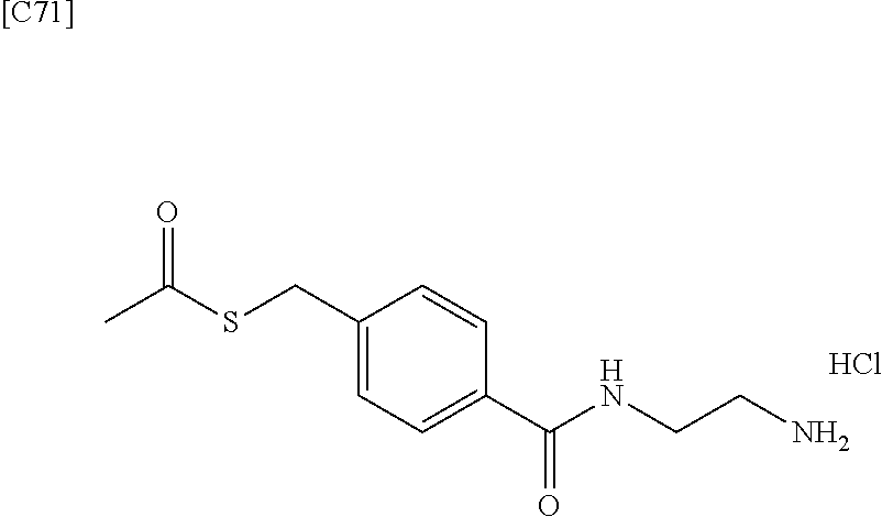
CC(SCC1=CC=C(C(NCCN)=O)C=C1)=O.Cl.[[C71]]
